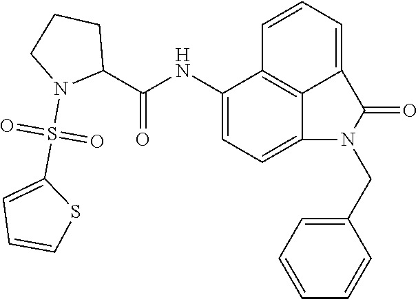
C1(NC(C2CCCN2S(=O)(C2=CC=CS2)=O)=O)=CC=C2C3=C1C=CC=C3C(=O)N2CC1=CC=CC=C1
